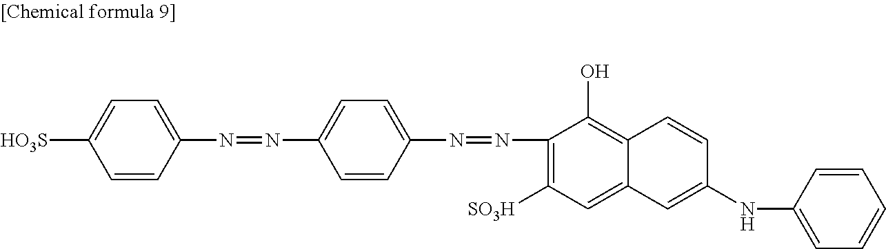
[HO3S]C1=CC=C(N=NC2=CC=C(N=NC3=C([SO3H])C=C4C(=C3O)C=CC(NC3=CC=CC=C3)=C4)C=C2)C=C1
